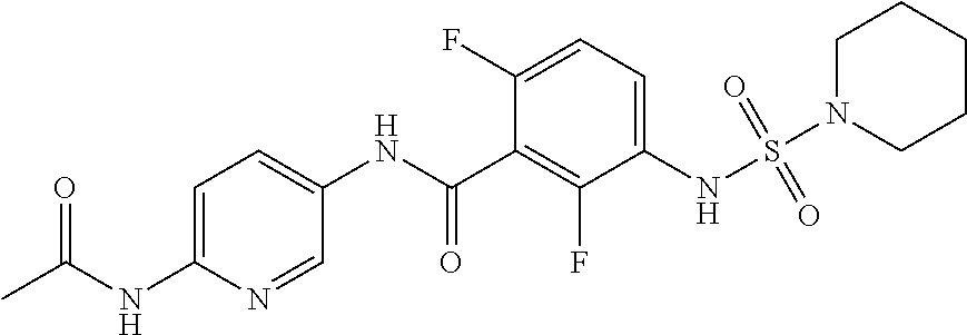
C1=C(NC(C)=O)N=CC(NC(C2=C(F)C(NS(N3CCCCC3)(=O)=O)=CC=C2F)=O)=C1
